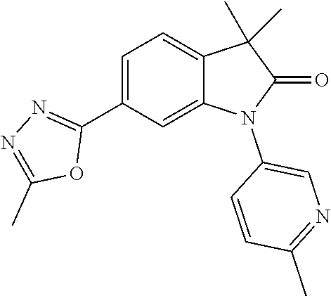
C1=C(C2=NN=C(C)O2)C=C2C(=C1)C(C)(C)C(=O)N2C1=CN=C(C)C=C1
